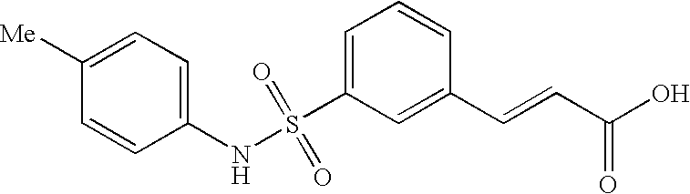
C1([Me])=CC=C(NS(C2=CC=CC(C=CC(O)=O)=C2)(=O)=O)C=C1
